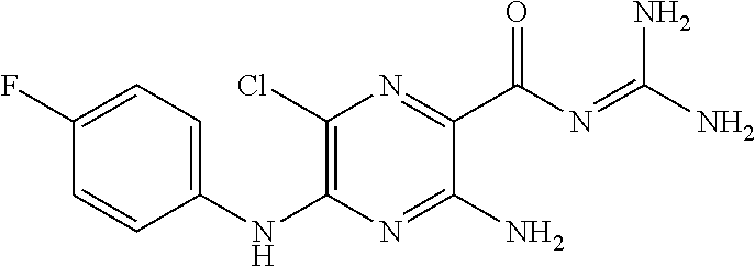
C1(NC2=CC=C(F)C=C2)=C(Cl)N=C(C(N=C(N)N)=O)C(N)=N1
